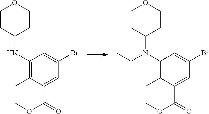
C1(NC2CCOCC2)=C(C)C(C(=O)OC)=CC(Br)=C1.C1(N(C2CCOCC2)CC)=C(C)C(C(=O)OC)=CC(Br)=C1
